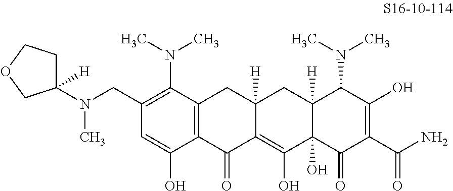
C1(CN(C2([H])CCOC2)C)=C(N(C)C)C2=C(C(O)=C1)C(=O)C1=C(O)C3(O)C([H])(CC1([H])C2)C(N(C)C)C(O)=C(C(N)=O)C3=O
